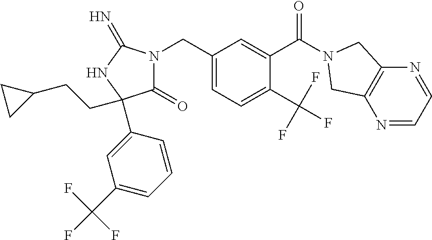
C1(=O)N(CC2=CC=C(C(F)(F)F)C(C(=O)N3CC4=C(N=CC=N4)C3)=C2)C(=N)NC1(CCC1CC1)C1=CC(C(F)(F)F)=CC=C1
